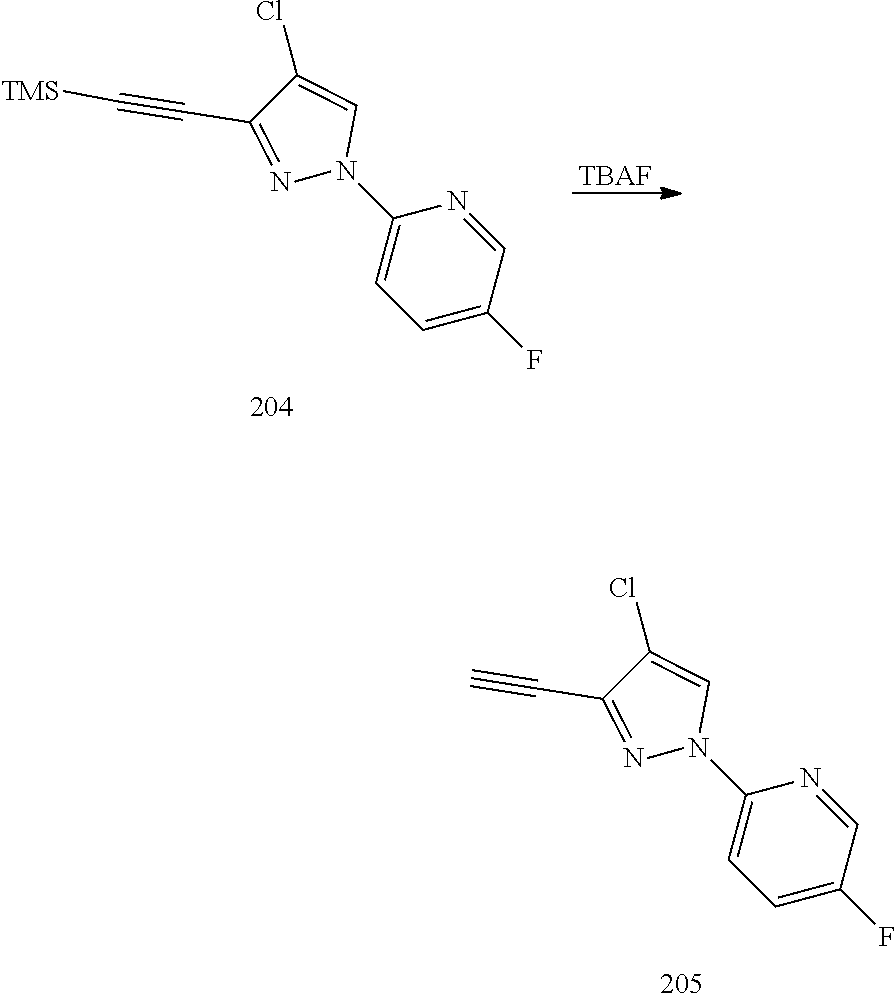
[TBAF].C1=C(F)C=NC(N2C=C(Cl)C(C#C[TMS])=N2)=C1.C1=C(F)C=NC(N2C=C(Cl)C(C#C)=N2)=C1
